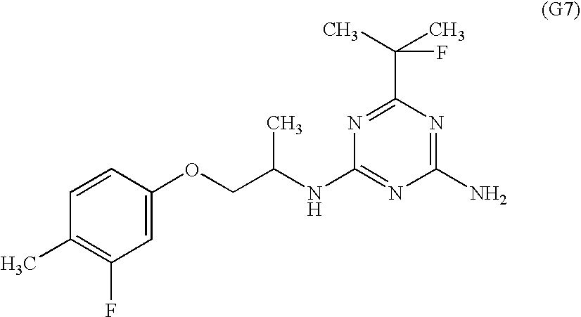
C1=CC(C)=C(F)C=C1OCC(NC1=NC(N)=NC(C(F)(C)C)=N1)C
